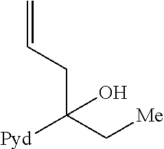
C(C(C[Me])([Pyd])O)C=C
